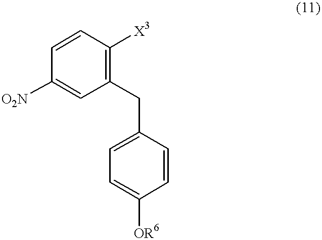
[O2N]C1=CC(CC2=CC=C([OR6])C=C2)=C([X3])C=C1
